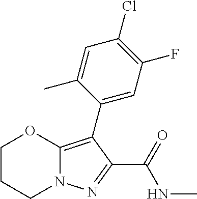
C1CCN2C(=C(C3=CC(F)=C(Cl)C=C3C)C(C(=O)NC)=N2)O1
